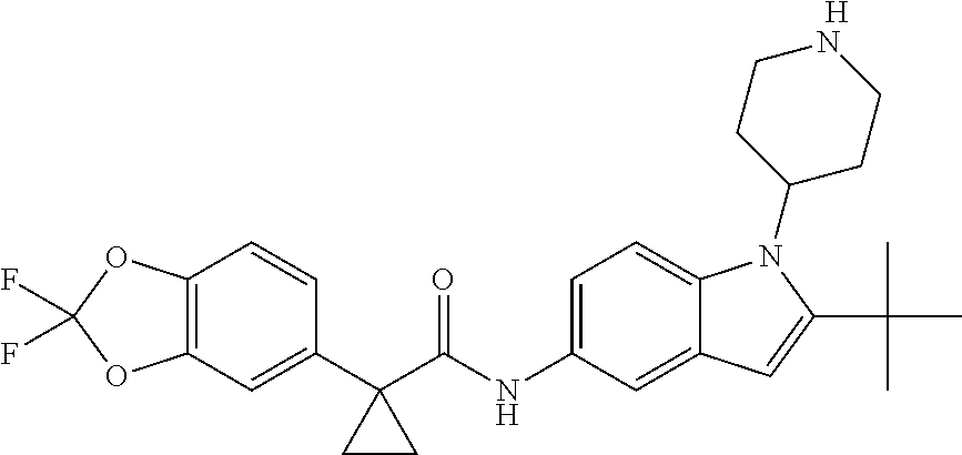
C12=C(C=C(C3(C(NC4=CC=C5C(=C4)C=C(C(C)(C)C)N5C4CCNCC4)=O)CC3)C=C1)OC(F)(F)O2.[H]
